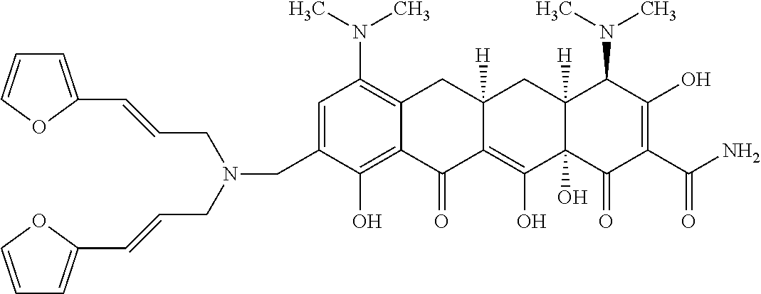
C1=C(CN(CC=CC2=CC=CO2)CC=CC2=CC=CO2)C(O)=C2C(=C1N(C)C)CC1([H])C(=C(O)C3(O)C([H])(C1)C(N(C)C)C(O)=C(C(N)=O)C3=O)C2=O
